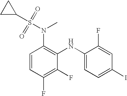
C1C(S(=O)(=O)N(C2=C(NC3=CC=C(I)C=C3F)C(F)=C(F)C=C2)C)C1
